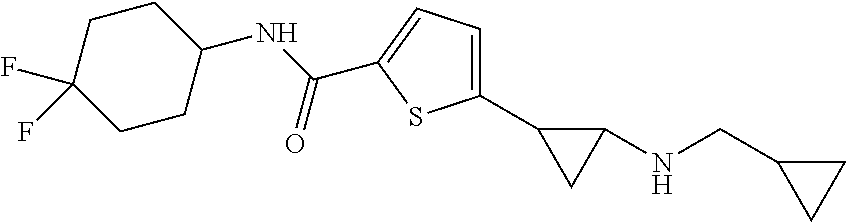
C1(NC(=O)C2=CC=C(C3CC3NCC3CC3)S2)CCC(F)(F)CC1
